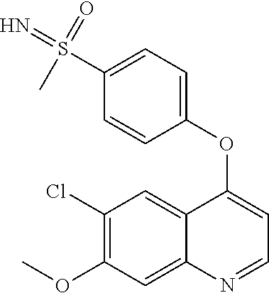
C1(Cl)=C(OC)C=C2C(=C1)C(OC1=CC=C(S(=N)(C)=O)C=C1)=CC=N2
